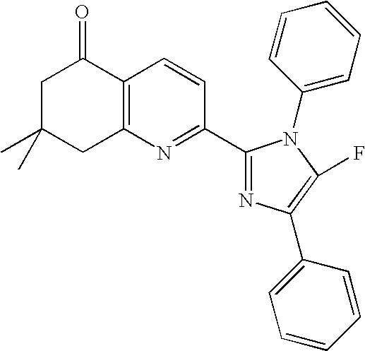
C1C(C)(C)CC2=C(C1=O)C=CC(C1=NC(C3=CC=CC=C3)=C(F)N1C1=CC=CC=C1)=N2
